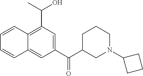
C1=CC2=C(C(C)O)C=C(C(=O)C3CN(C4CCC4)CCC3)C=C2C=C1
